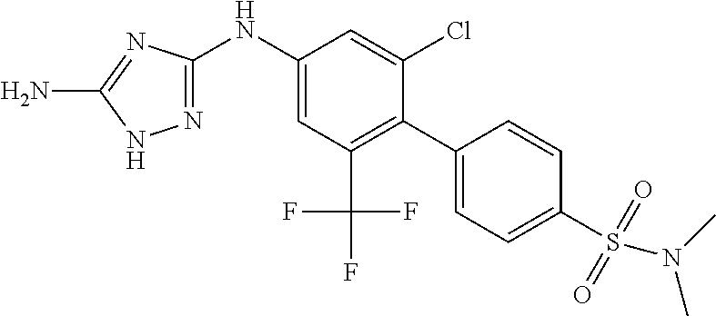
C1(NC2=CC(C(F)(F)F)=C(C3=CC=C(S(N(C)C)(=O)=O)C=C3)C(Cl)=C2)=NNC(N)=N1
